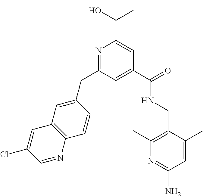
C1=C(CC2=NC(C(O)(C)C)=CC(C(NCC3=C(C)N=C(N)C=C3C)=O)=C2)C=CC2=C1C=C(Cl)C=N2
